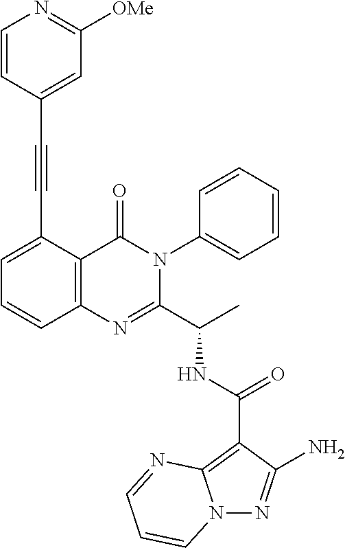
C1(C(NC(C2=NC3=C(C(=O)N2C2=CC=CC=C2)C(C#CC2=CC([OMe])=NC=C2)=CC=C3)C)=O)=C2N(N=C1N)C=CC=N2
